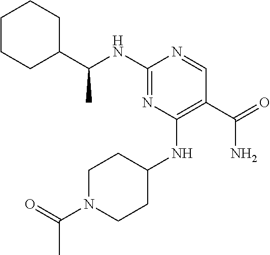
C1CCC(C(NC2=NC(NC3CCN(C(=O)C)CC3)=C(C(=O)N)C=N2)C)CC1
